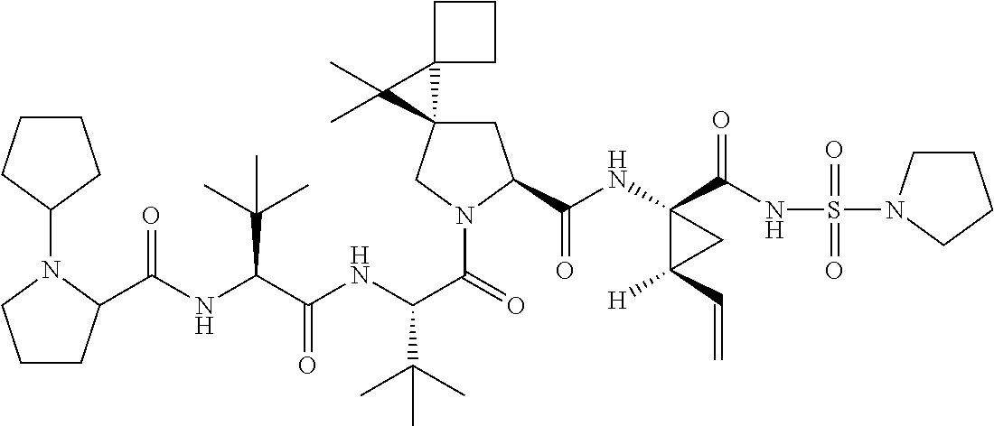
C1C2(CN(C(=O)C(NC(C(NC(=O)C3CCCN3C3CCCC3)C(C)(C)C)=O)C(C)(C)C)C1C(NC1(C(NS(=O)(=O)N3CCCC3)=O)C([H])(C=C)C1)=O)C1(C2(C)C)CCC1
